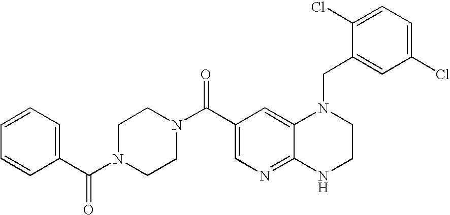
C(C1=CN=C2C(=C1)N(CC1=CC(Cl)=CC=C1Cl)CCN2)(N1CCN(C(C2=CC=CC=C2)=O)CC1)=O
